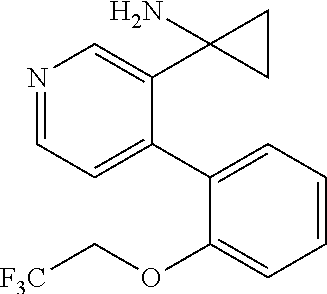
N1=CC=C(C2=CC=CC=C2OC[F3C])C(C2(N)CC2)=C1
